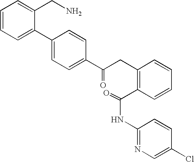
C1=CC=C(C2=CC=C(C(CC3=C(C(NC4=NC=C(Cl)C=C4)=O)C=CC=C3)=O)C=C2)C(CN)=C1
